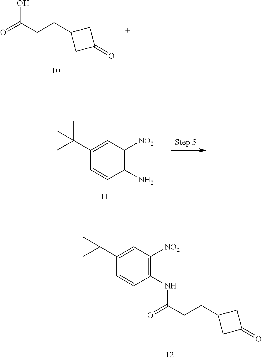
C1C(CCC(=O)O)CC1=O.C1=C(C(C)(C)C)C=CC(N)=C1[NO2].C1=C(C(C)(C)C)C=CC(NC(CCC2CC(=O)C2)=O)=C1[NO2]
